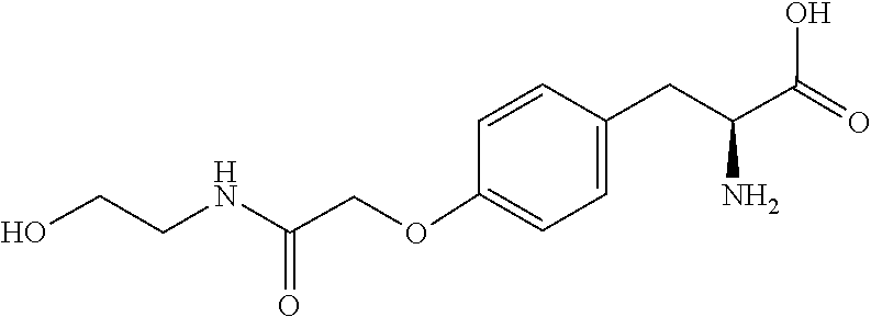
C1(CC(C(O)=O)N)=CC=C(OCC(NCCO)=O)C=C1
